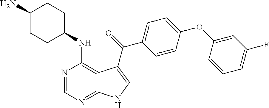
C1(N)CCC(NC2=C3C(=NC=N2)NC=C3C(=O)C2=CC=C(OC3=CC(F)=CC=C3)C=C2)CC1
